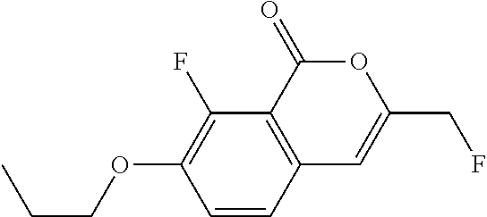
C1=CC2=C(C(F)=C1OCCC)C(=O)OC(CF)=C2
